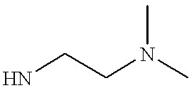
NCCN(C)C
